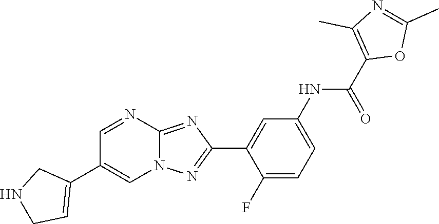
C1(F)=CC=C(NC(C2=C(C)N=C(C)O2)=O)C=C1C1=NN2C(=N1)N=CC(C1=CCNC1)=C2
